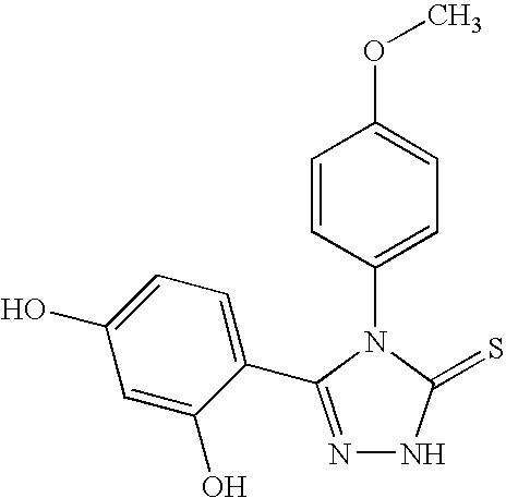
N1=C(C2=CC=C(O)C=C2O)N(C2=CC=C(OC)C=C2)C(=S)N1
